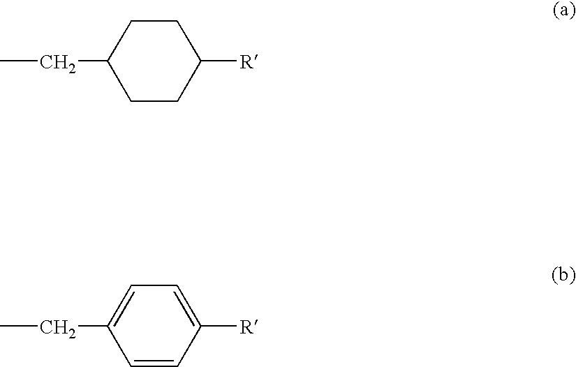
CCC1CCC([R])CC1.CCC1=CC=C([R])C=C1
